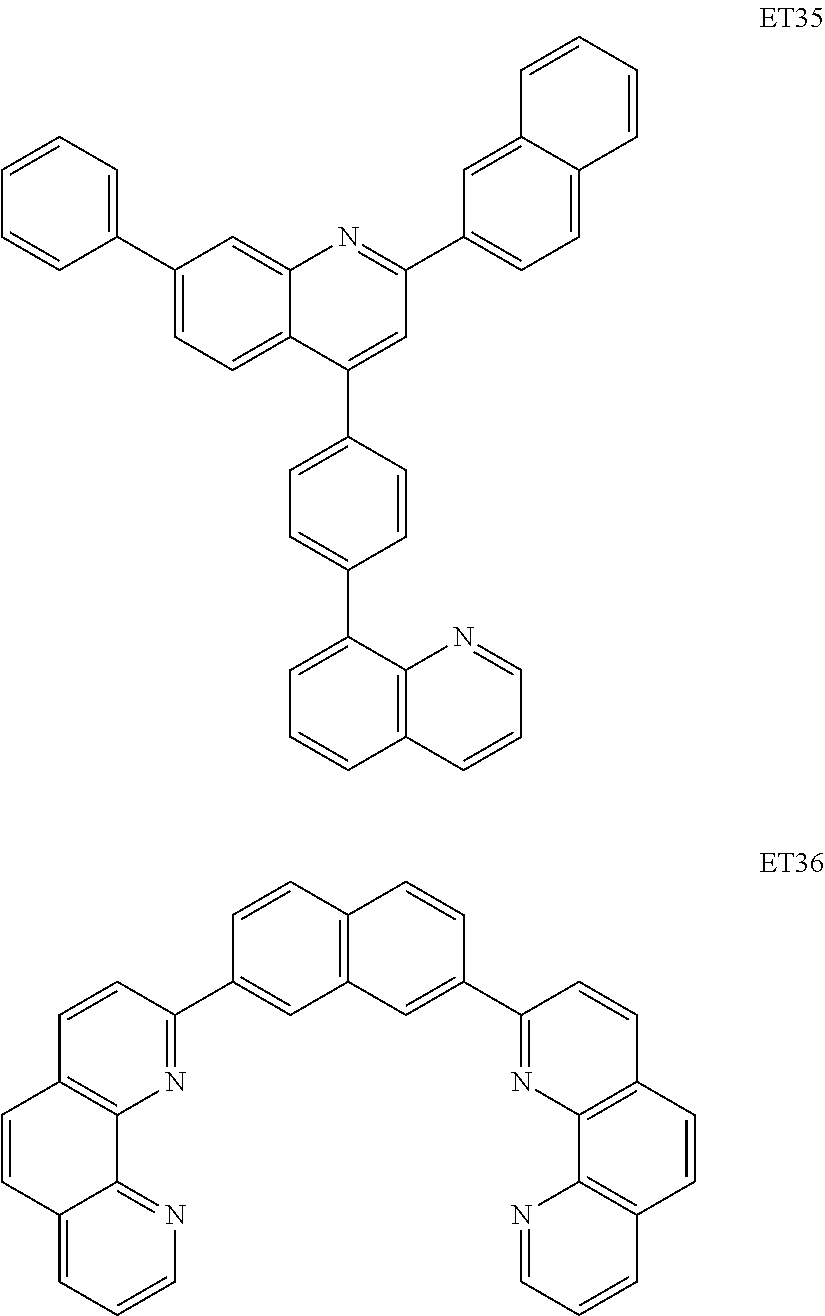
C12=CC(C3=CC=CC=C3)=CC=C1C(C1=CC=C(C3=CC=CC4=C3N=CC=C4)C=C1)=CC(C1=CC=C3C(=C1)C=CC=C3)=N2.C1=CC2=C(C=C1C1=NC3=C(C=C1)C=CC1=CC=CN=C31)C=C(C1=NC3=C(C=C1)C=CC1=C3N=CC=C1)C=C2
